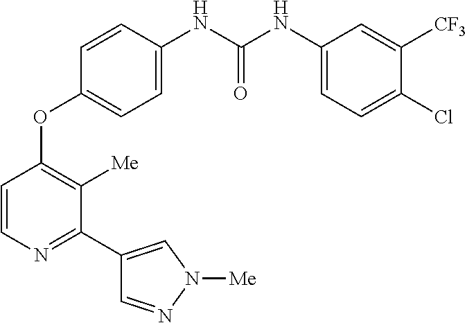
C1=C(NC(NC2=CC=C(Cl)C([CF3])=C2)=O)C=CC(OC2=C([Me])C(C3=CN([Me])N=C3)=NC=C2)=C1
